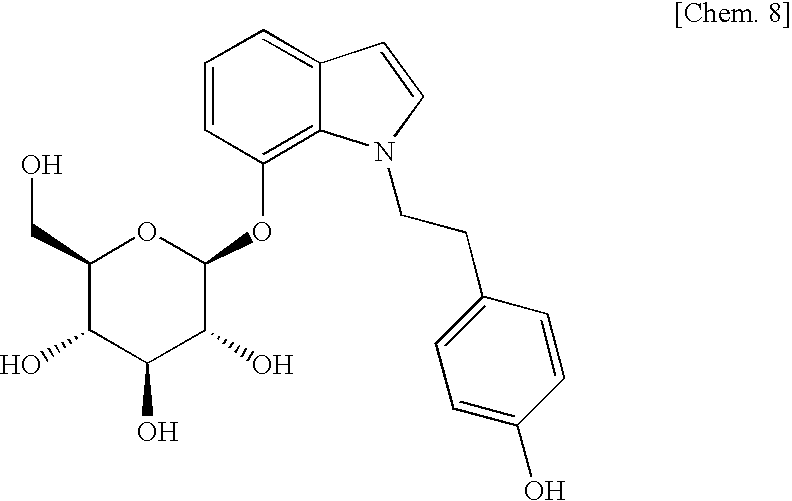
C1=CC(OC2OC(CO)C(O)C(O)C2O)=C2C(=C1)C=CN2CCC1=CC=C(O)C=C1
